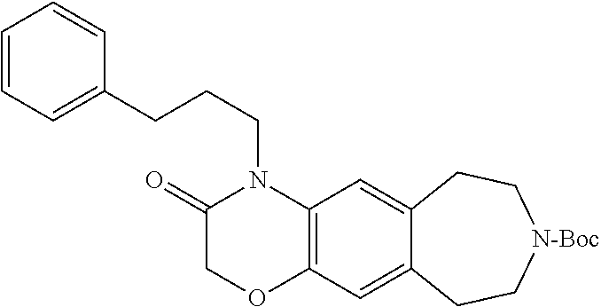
C1(=O)COC2=C(N1CCCC1=CC=CC=C1)C=C1C(=C2)CC[N-Boc]CC1
